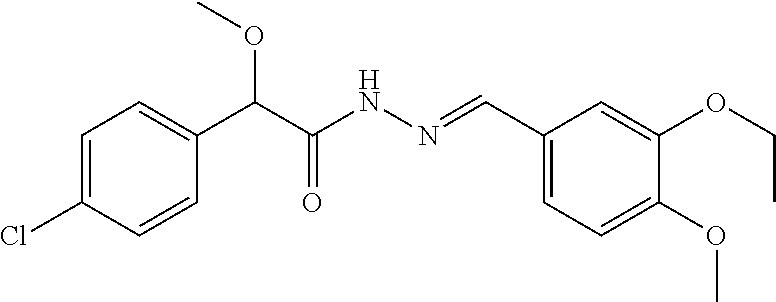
C1=C(Cl)C=CC(C(C(NN=CC2=CC=C(OC)C(OCC)=C2)=O)OC)=C1
